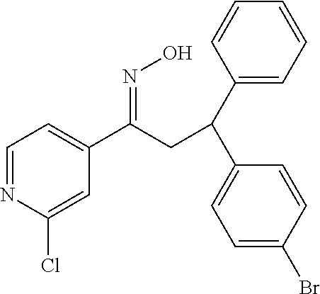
C1=NC(Cl)=CC(C(CC(C2=CC=C(Br)C=C2)C2=CC=CC=C2)=NO)=C1
